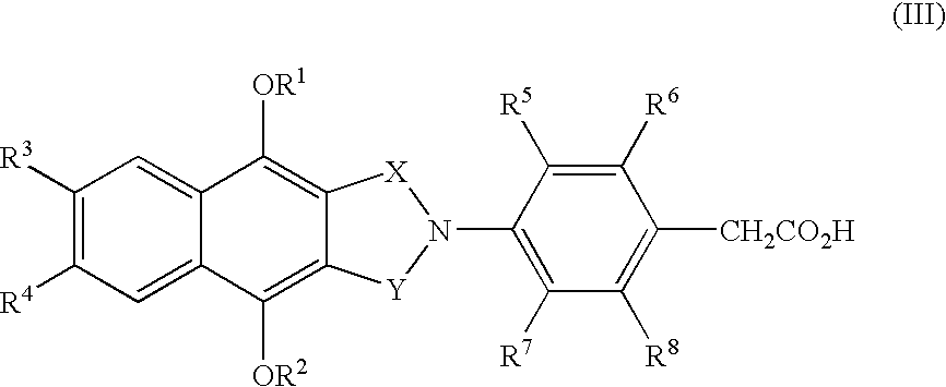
C1([R3])=C([R4])C=C2C(=C1)C([OR1])=C1C(=C2[OR2])[Y]N(C2=C([R7])C([R8])=C([CH2CO2H])C([R6])=C2[R5])[X]1
